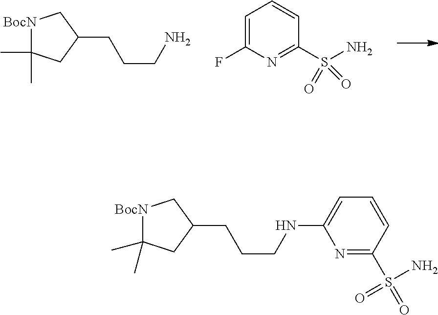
[BocN]1C(C)(C)CC(CCCN)C1.C1=C(F)N=C(S(N)(=O)=O)C=C1.[BocN]1C(C)(C)CC(CCCNC2=CC=CC(S(=O)(N)=O)=N2)C1
